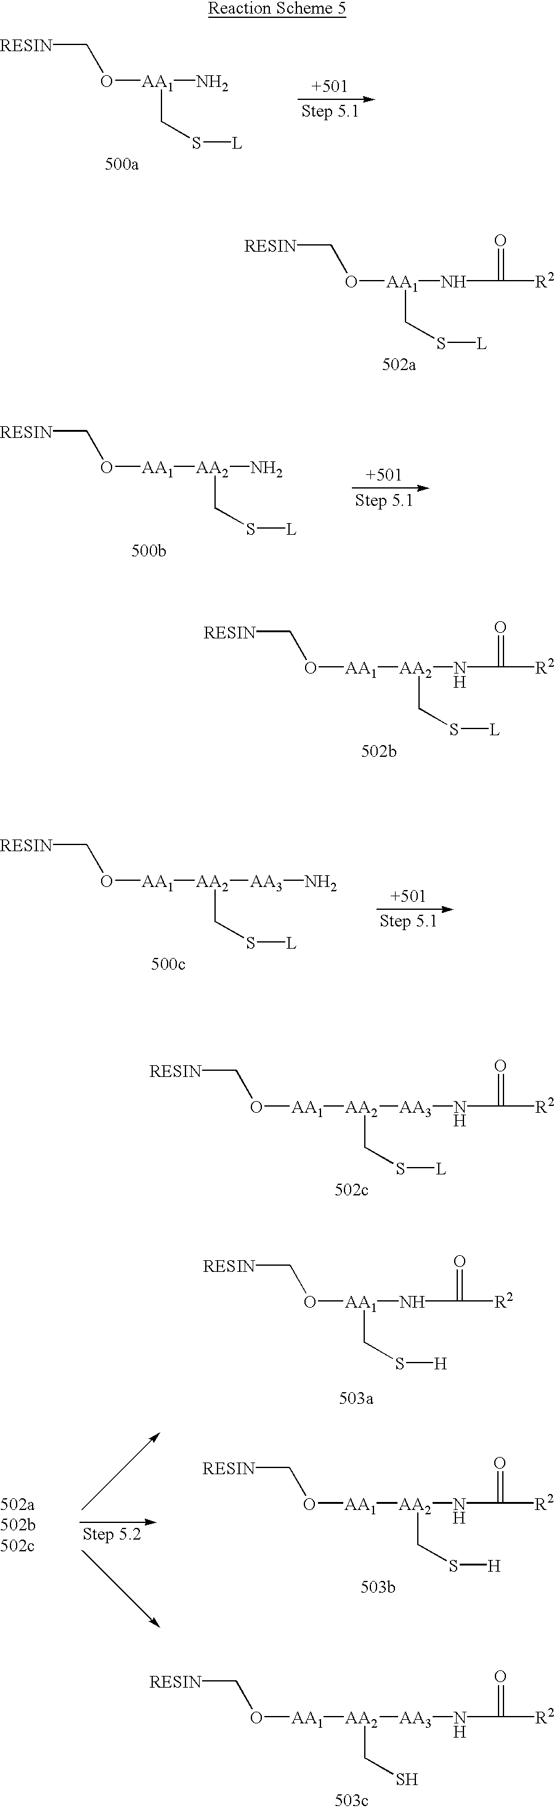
[RESIN]CO[AA1](NC(=O)[R2])CS[L].[RESIN]CO[AA1][AA2]([AA3]NC(=O)[R2])CS.[RESIN]CO[AA1](N)CS[L].[RESIN]CO[AA1][AA2](N)CS[L].[RESIN]CO[AA1][AA2]([AA3]N)CS[L].[RESIN]CO[AA1](NC(=O)[R2])CS[H].[RESIN]CO[AA1][AA2](NC(=O)[R2])CS[L].[RESIN]CO[AA1][AA2]([AA3]NC(=O)[R2])CS[L].[RESIN]CO[AA1][AA2](NC(=O)[R2])CS[H]
